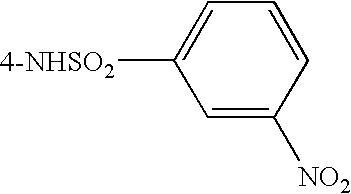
[4-NHSO2]C1=CC=CC([NO2])=C1
